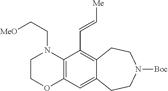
C12=C(C(C=C[Me])=C3C(=C1)CCN([Boc])CC3)N(CC[MeO])CCO2
